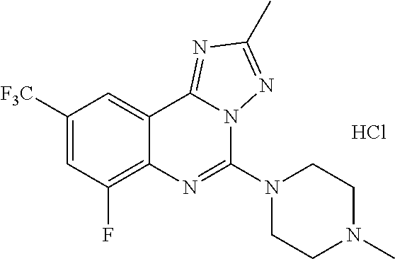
C1([F3C])=CC(F)=C2C(=C1)C1=NC(C)=NN1C(N1CCN(C)CC1)=N2.Cl
